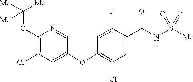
C1(OC([Me])([Me])[Me])=C(Cl)C=C(OC2=C(Cl)C=C(C(NS([Me])(=O)=O)=O)C(F)=C2)C=N1
